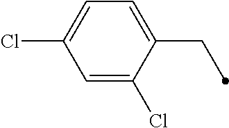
C1=C(Cl)C=C(Cl)C(CC)=C1
